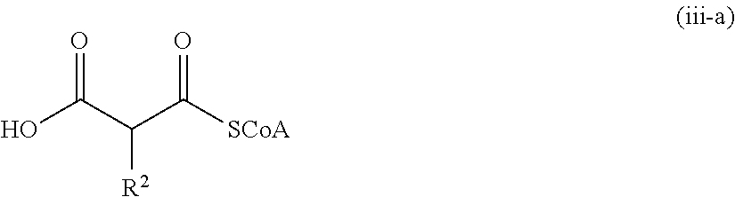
OC(C(C([SCoA])=O)[R2])=O
